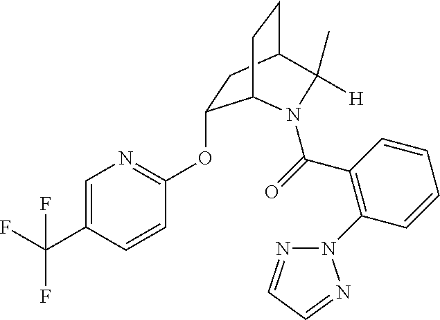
O(C1=NC=C(C(F)(F)F)C=C1)C1CC2CCC1N(C(=O)C1=C(N3N=CC=N3)C=CC=C1)C2(C)[H]
